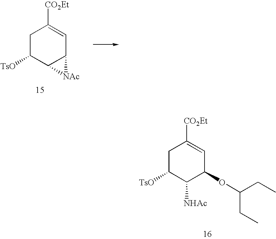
C1C([TsO])C2C(C=C1[CO2Et])[NAc]2.C1C([TsO])C([NHAc])C(OC(CC)CC)C=C1[CO2Et]
